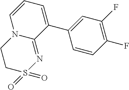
C1(F)=C(F)C=CC(C2=CC=CN3C2=NS(=O)(=O)CC3)=C1
